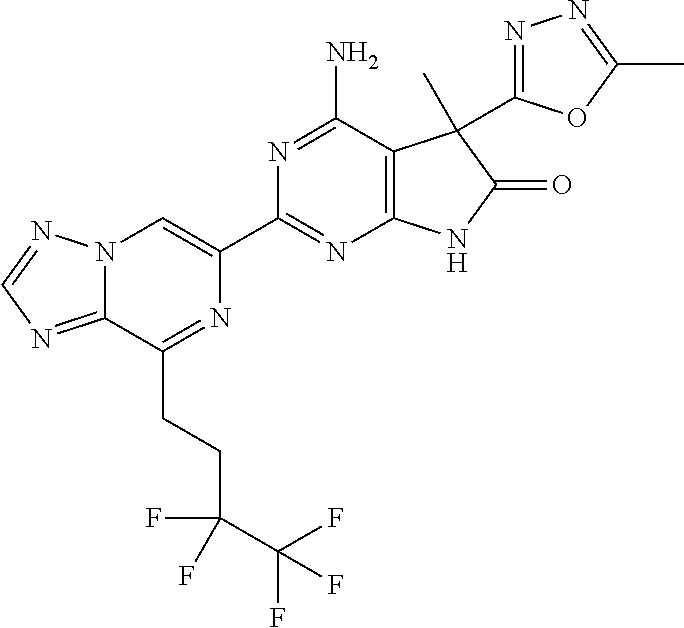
N12C(=NC=N1)C(CCC(C(F)(F)F)(F)F)=NC(C1=NC3=C(C(N)=N1)C(C)(C1=NN=C(C)O1)C(=O)N3)=C2
